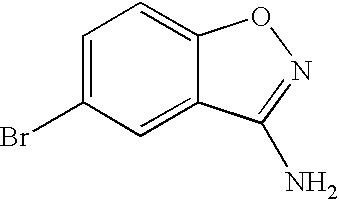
C1=C(Br)C=C2C(=C1)ON=C2N
